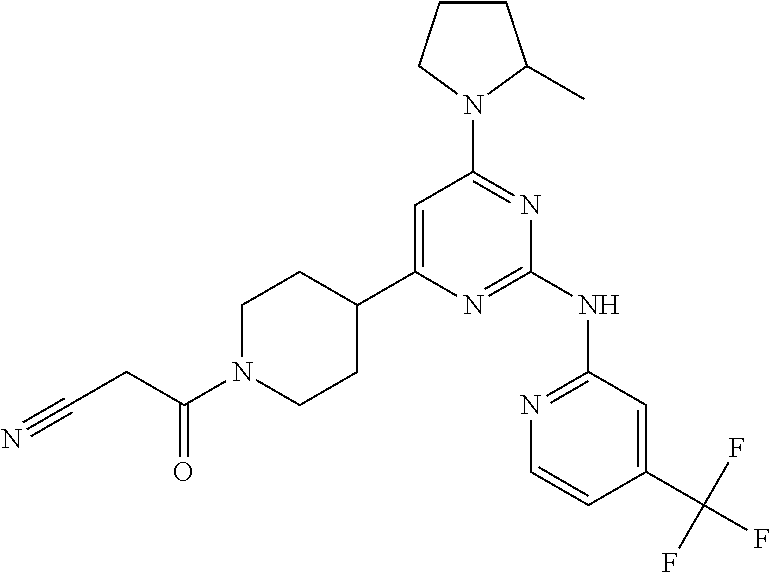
C1CC(C)N(C2=NC(NC3=NC=CC(C(F)(F)F)=C3)=NC(C3CCN(C(CC#N)=O)CC3)=C2)C1
